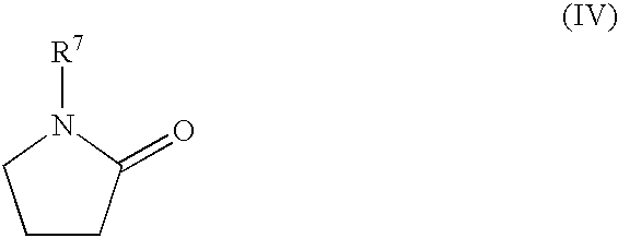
C1CC(=O)N([R7])C1
